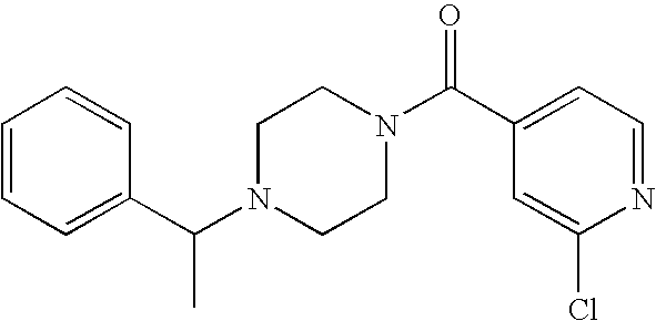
C(N1CCN(C(C2=CC=NC(Cl)=C2)=O)CC1)(C1=CC=CC=C1)C
